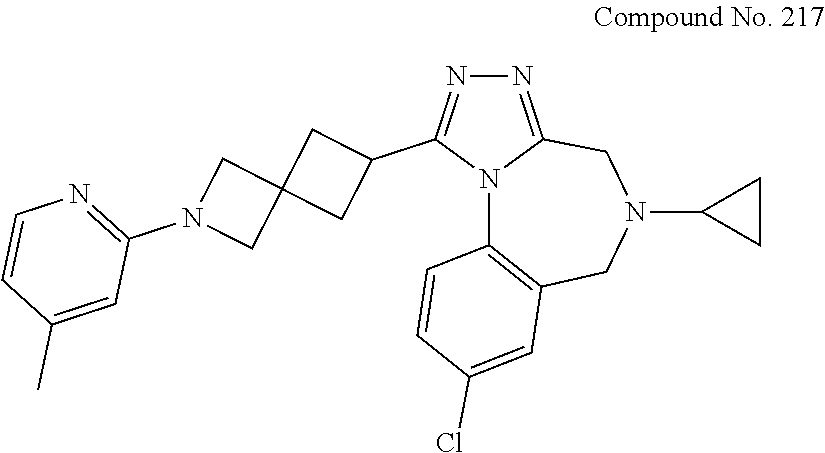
N1=C2N(C(C3CC4(C3)CN(C3=NC=CC(C)=C3)C4)=N1)C1=C(CN(C3CC3)C2)C=C(Cl)C=C1
